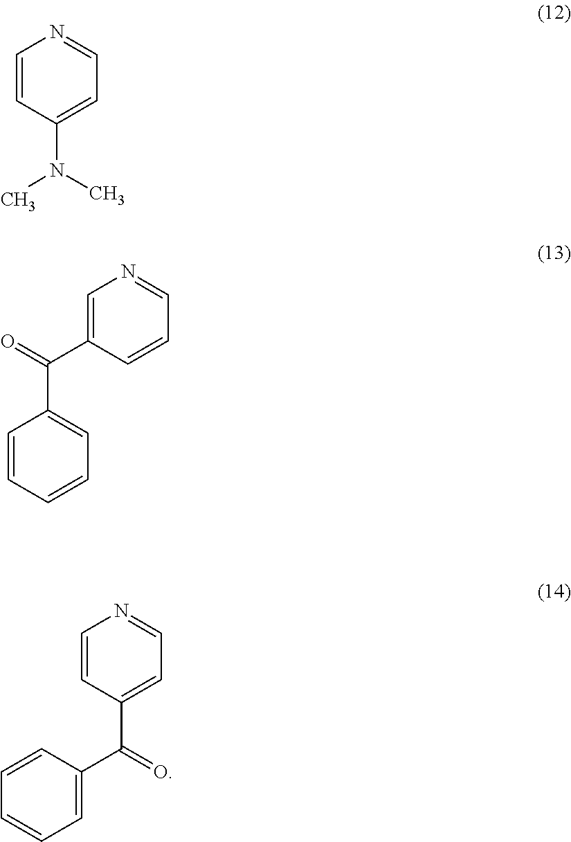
C1=CC(N(C)C)=CC=N1.C1=C(C(=O)C2=CC=CC=C2)C=CC=N1.C1=CC(C(=O)C2=CC=CC=C2)=CC=N1
